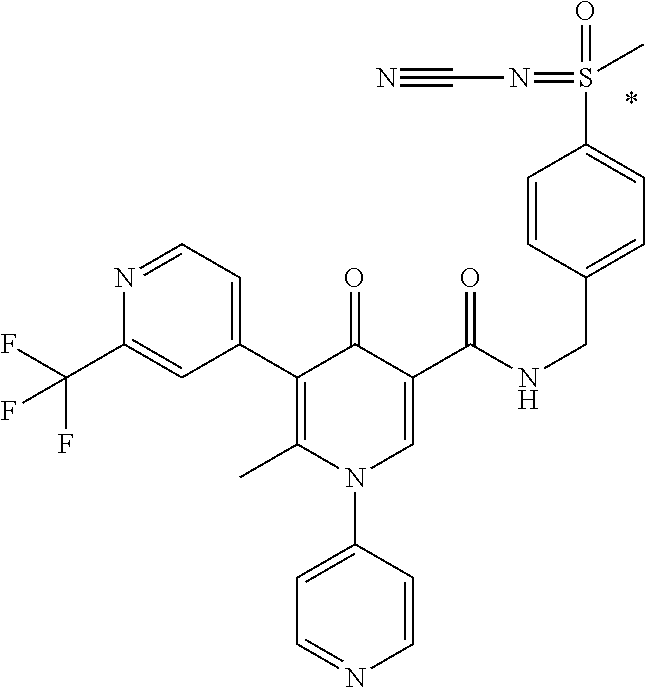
C1(C2=C(C)N(C3=CC=NC=C3)C=C(C(NCC3=CC=C(S(=O)(=NC#N)C)C=C3)=O)C2=O)=CC=NC(C(F)(F)F)=C1
